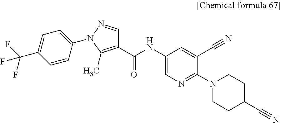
C1(C(NC2=CN=C(N3CCC(C#N)CC3)C(C#N)=C2)=O)=C(C)N(C2=CC=C(C(F)(F)F)C=C2)N=C1
